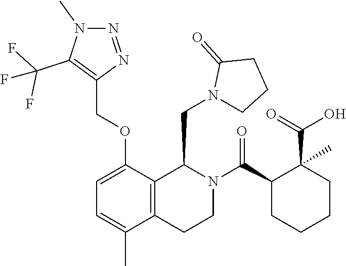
C1=C(OCC2=C(C(F)(F)F)N(C)N=N2)C2=C(C(C)=C1)CCN(C(C1CCCCC1(C(O)=O)C)=O)C2CN1CCCC1=O
